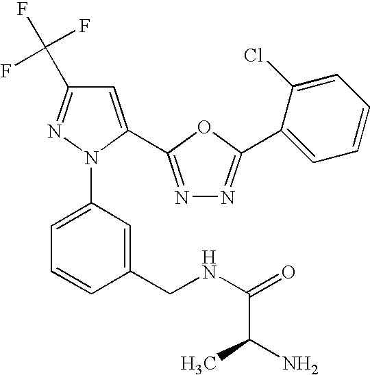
C1=C(C2=NN=C(C3=CC=CC=C3Cl)O2)N(C2=CC=CC(CNC(=O)C(N)C)=C2)N=C1C(F)(F)F
